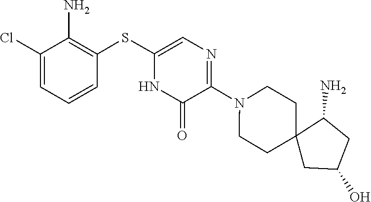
N1(C2=NC=C(SC3=C(N)C(Cl)=CC=C3)NC2=O)CCC2(CC1)CC(O)CC2N
